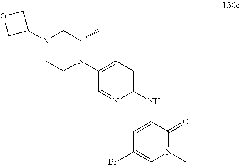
N1(C2COC2)CCN(C2=CC=C(NC3=CC(Br)=CN(C)C3=O)N=C2)C(C)C1
